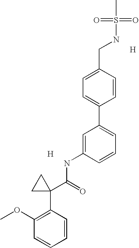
[H].C1=C(NC(C2(C3=C(OC)C=CC=C3)CC2)=O)C=CC=C1C1=CC=C(CNS(=O)(=O)C)C=C1.[H]
